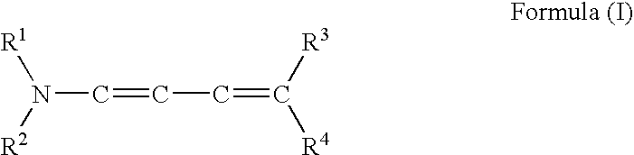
C(=CC=C([R4])[R3])N([R1])[R2]
